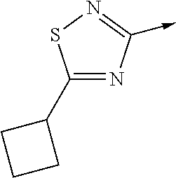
C1(C2CCC2)=NC(->C)=NS1
